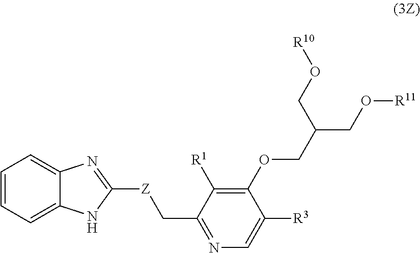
C1=CC=C2C(=C1)N=C([Z]CC1=NC=C([R3])C(OCC(CO[R10])CO[R11])=C1[R1])N2
